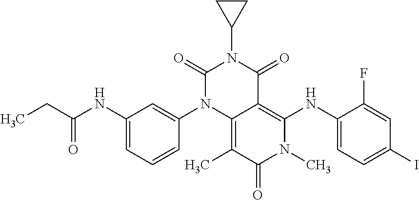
CCC(=O)NC1=CC=CC(N2C3=C(C)C(=O)N(C)C(NC4=CC=C(I)C=C4F)=C3C(=O)N(C3CC3)C2=O)=C1
